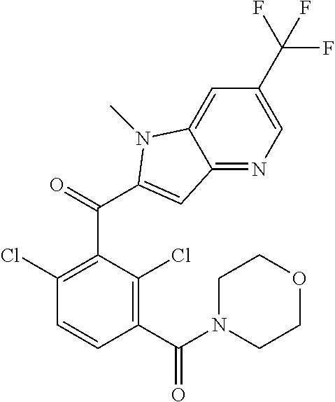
C1(C(N2CCOCC2)=O)=C(Cl)C(C(C2=CC3=NC=C(C(F)(F)F)C=C3N2C)=O)=C(Cl)C=C1
